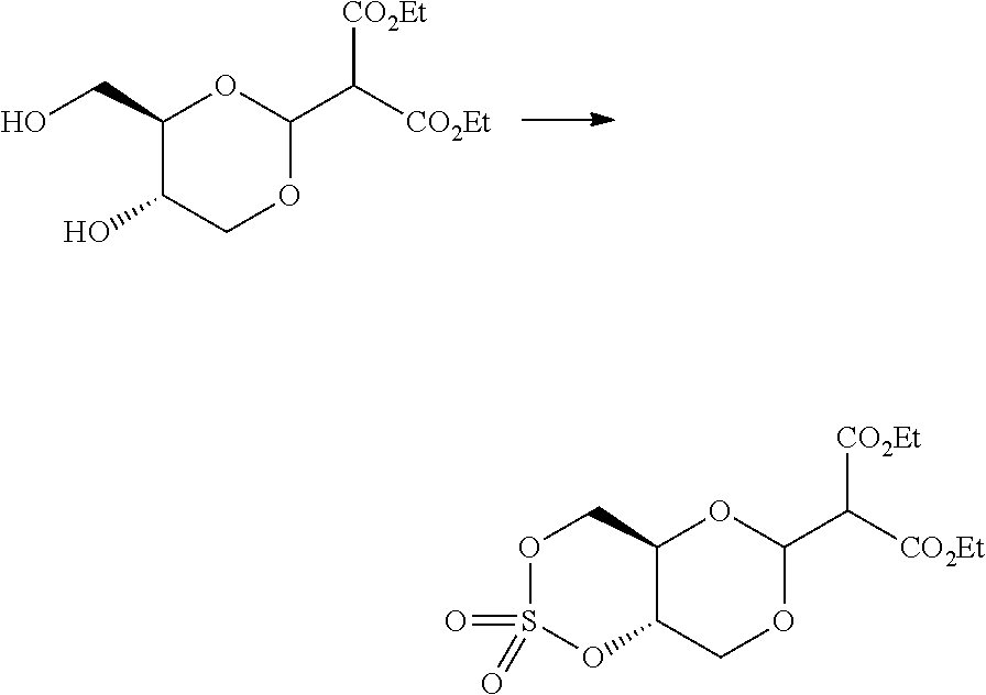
OCC1C(O)COC(C([CO2Et])[CO2Et])O1.O1S(=O)(=O)OC2C(C1)OC(C([CO2Et])[CO2Et])OC2
